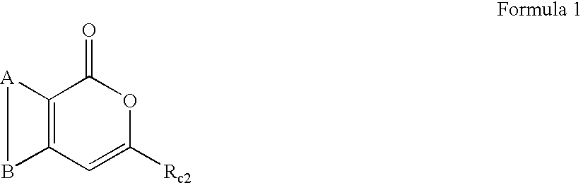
C12=C(C=C([Rc2])OC1=O)B[A]2
